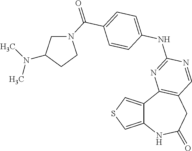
C12=CSC=C1C1=C(CC(=O)N2)C=NC(NC2=CC=C(C(=O)N3CC(N(C)C)CC3)C=C2)=N1
